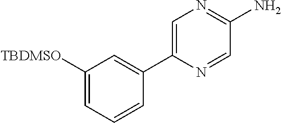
C1([TBDMSO])=CC=CC(C2=CN=C(N)C=N2)=C1
